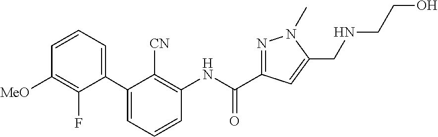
C1(C2=CC=CC([MeO])=C2F)=CC=CC(NC(C2=NN(C)C(CNCCO)=C2)=O)=C1[CN]
